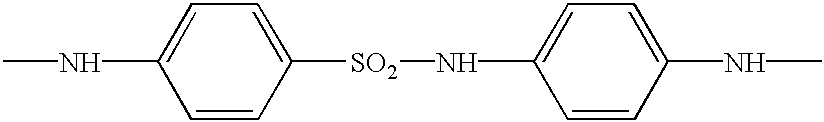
CNC1=CC=C([SO2]NC2=CC=C(NC)C=C2)C=C1
